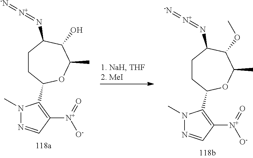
N1(C)N=CC([N+](=O)[O-])=C1C1CCC(N=[N+]=[-N])C(O)C(C)O1.N1(C)N=CC([N+](=O)[O-])=C1C1CCC(N=[N+]=[-N])C(OC)C(C)O1
